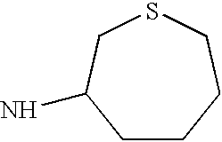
C1CCCSCC1N
